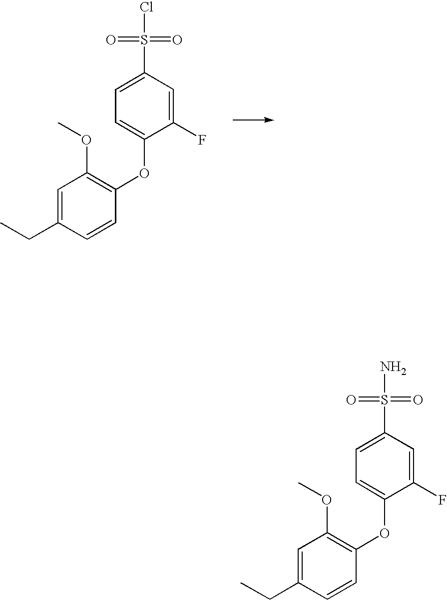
C(C1=CC(OC)=C(OC2=CC=C(S(Cl)(=O)=O)C=C2F)C=C1)C.C(C1=CC(OC)=C(OC2=CC=C(S(N)(=O)=O)C=C2F)C=C1)C
